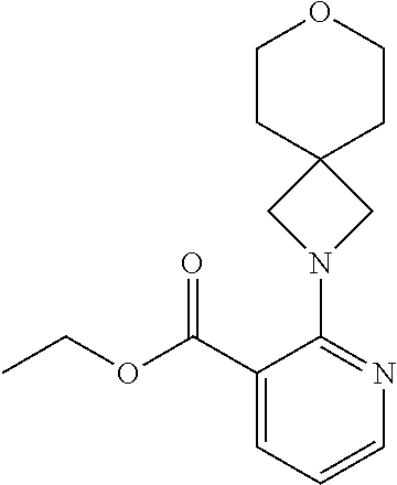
C1(C(OCC)=O)=CC=CN=C1N1CC2(C1)CCOCC2
